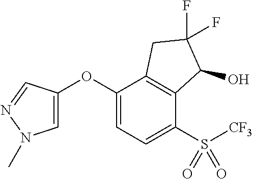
C1=C(OC2=CC=C(S([CF3])(=O)=O)C3=C2CC(F)(F)C3O)C=NN1C
